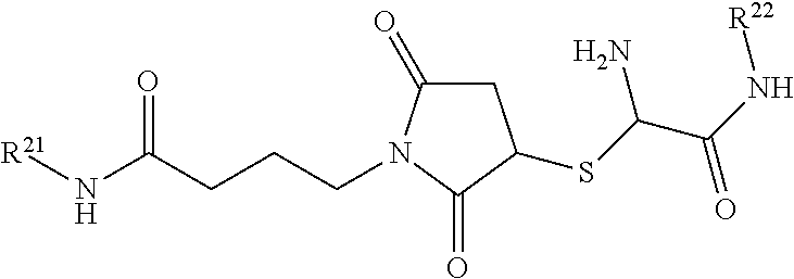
[R21]NC(CCCN1C(=O)CC(SC(C(N[R22])=O)N)C1=O)=O
